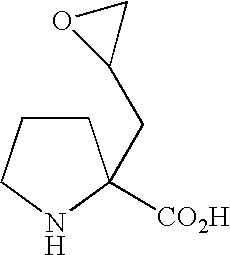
C1CCNC1([CO2H])CC1CO1
